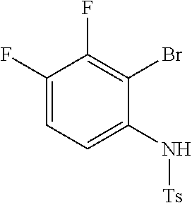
C1(F)=CC=C(N[Ts])C(Br)=C1F
